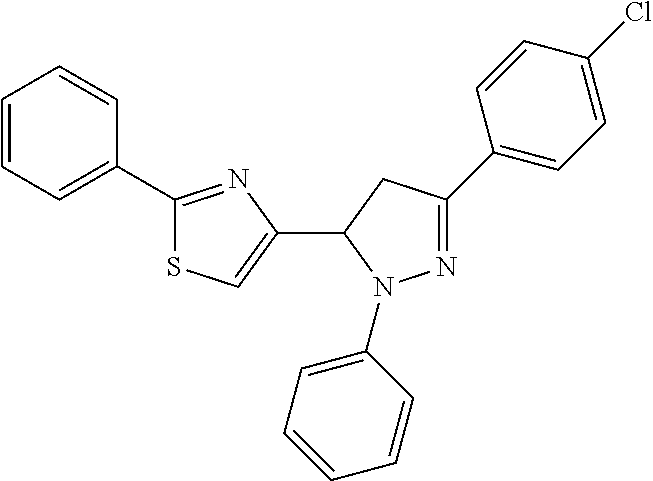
C1=CC=C(C2=NC(C3CC(C4=CC=C(Cl)C=C4)=NN3C3=CC=CC=C3)=CS2)C=C1
